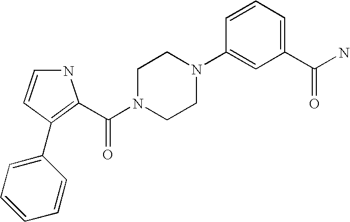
N1C=CC(C2=CC=CC=C2)=C1C(N1CCN(C2=CC(C(N)=O)=CC=C2)CC1)=O
